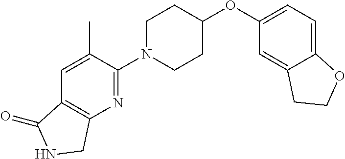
C1(N2CCC(OC3=CC=C4C(=C3)CCO4)CC2)=NC2=C(C=C1C)C(=O)NC2
